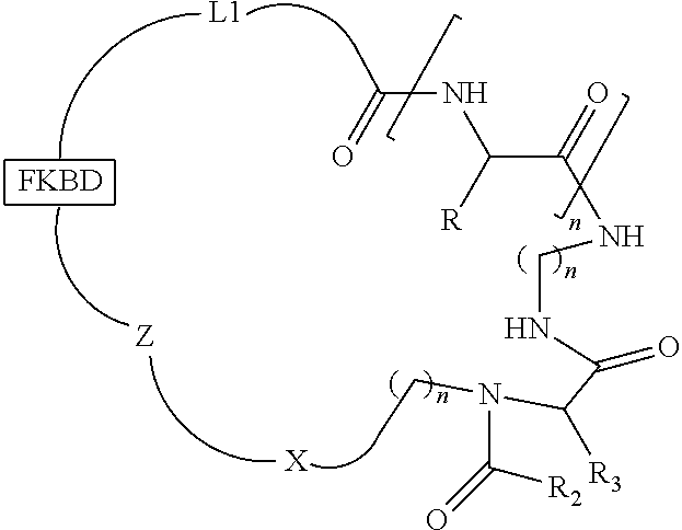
[L1].[X].[FKBD].N(C(C(=O)NCNC(C(N(CC)C([R2])=O)[R3])=O)[R])C(=O)C
